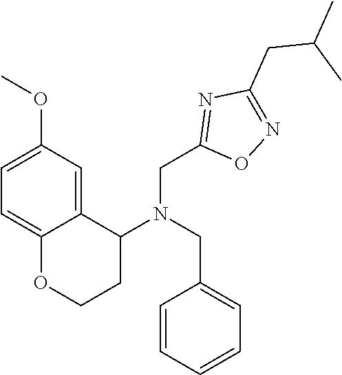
C12=CC(OC)=CC=C1OCCC2N(CC1=CC=CC=C1)CC1=NC(CC(C)C)=NO1
